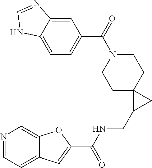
N1=CC=C2C(=C1)OC(C(NCC1CC13CCN(C(C1=CC=C4C(=C1)N=CN4)=O)CC3)=O)=C2
